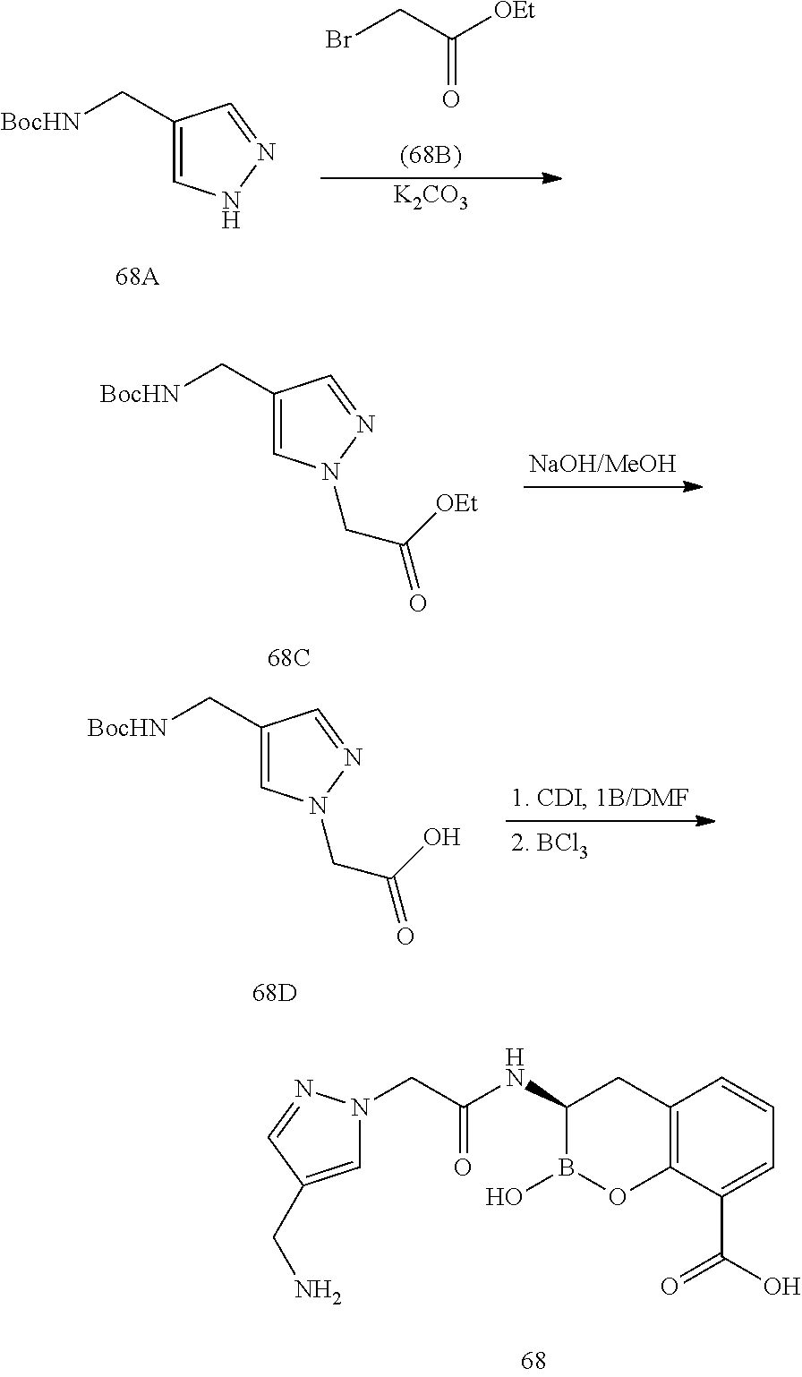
BrCC([OEt])=O.C1(C[BocHN])=CNN=C1.[K2CO3].C1(C[BocHN])=CN(CC(=O)[OEt])N=C1.C1(C[BocHN])=CN(CC(=O)O)N=C1.C12=C(C(C(O)=O)=CC=C1)OB(O)C(NC(=O)CN1C=C(CN)C=N1)C2
